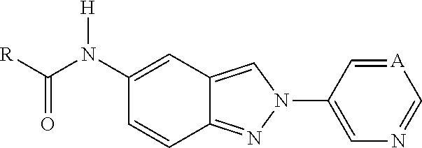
N1(C2=CN=C[A]=C2)N=C2C=CC(N(C(=O)[R])[H])=CC2=C1
